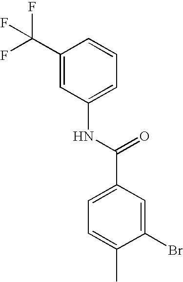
C1(C(F)(F)F)=CC(NC(C2=CC=C(C)C(Br)=C2)=O)=CC=C1
